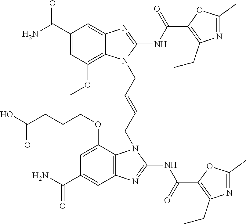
NC(C1=CC(OC)=C2C(=C1)N=C(NC(=O)C1=C(CC)N=C(C)O1)N2CC=CCN1C2=C(C=C(C(N)=O)C=C2OCCCC(O)=O)N=C1NC(=O)C1=C(CC)N=C(C)O1)=O
